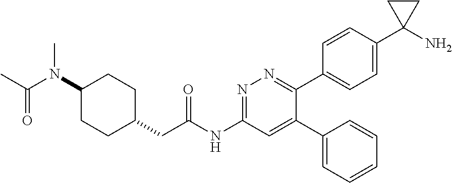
C1(N(C)C(=O)C)CCC(CC(NC2=NN=C(C3=CC=C(C4(N)CC4)C=C3)C(C3=CC=CC=C3)=C2)=O)CC1
